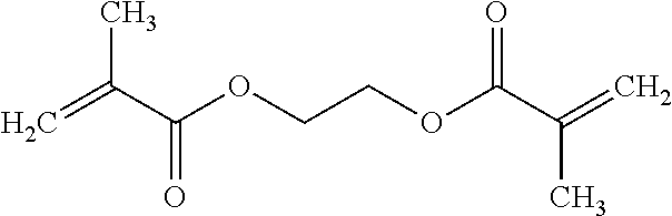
CC(C(OCCOC(C(=C)C)=O)=O)=C
